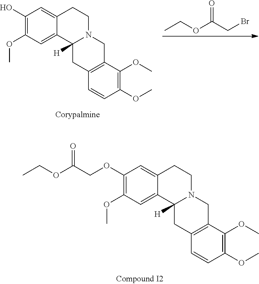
C1(OCC(OCC)=O)=C(OC)C=C2C(=C1)CCN1C2([H])CC2=C(C1)C(OC)=C(OC)C=C2.C1(O)=C(OC)C=C2C(=C1)CCN1C2([H])CC2=C(C1)C(OC)=C(OC)C=C2.CCOC(CBr)=O
